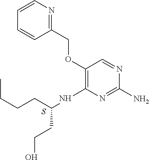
S.C1(N)=NC(NC(CCCC)CCO)=C(OCC2=NC=CC=C2)C=N1
